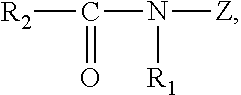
C([R2])(N([Z])[R1])=O
